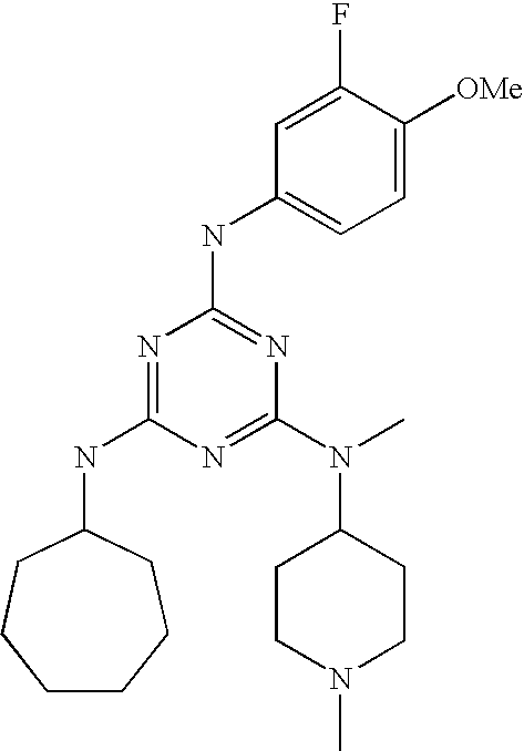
N1=C(NC2CCCCCC2)N=C(N(C)C2CCN(C)CC2)N=C1NC1=CC=C([OMe])C(F)=C1
